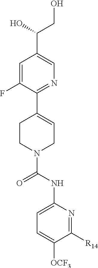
OCC(O)C1=CN=C(C2=CCN(C(=O)NC3=CC=C([OCF3])C([R14])=N3)CC2)C(F)=C1
